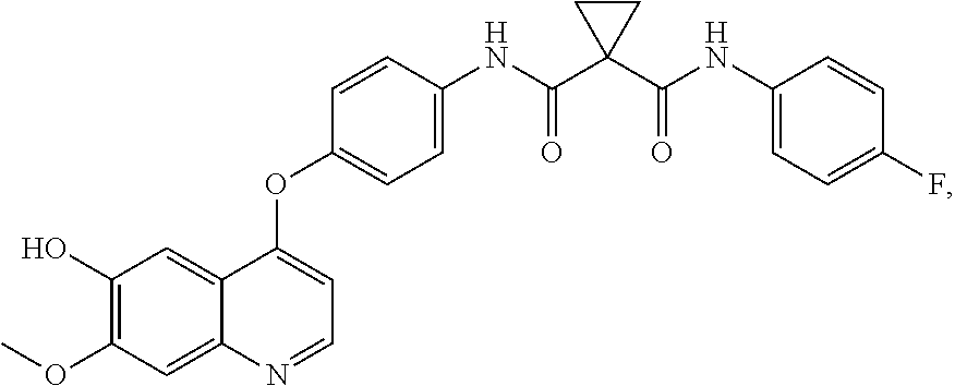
C1(O)=C(OC)C=C2C(=C1)C(OC1=CC=C(NC(C3(C(=O)NC4=CC=C(F)C=C4)CC3)=O)C=C1)=CC=N2
